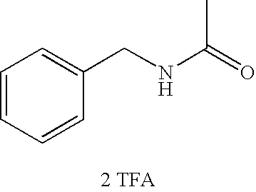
C1=CC=CC(CNC(=O)C)=C1.[2 TFA]
